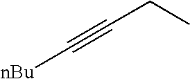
[nBu]C#CCC
